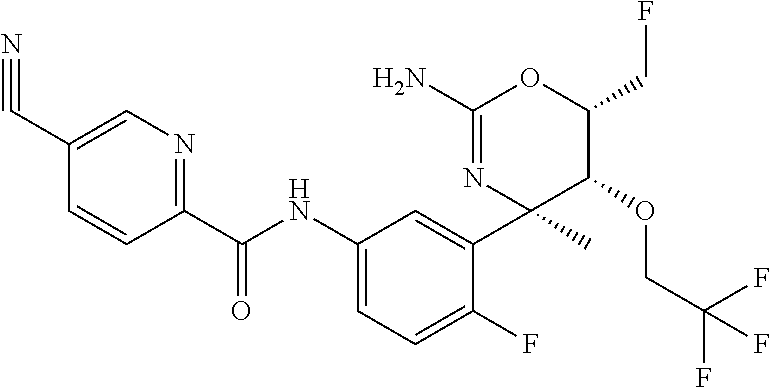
C1(C(NC2=CC=C(F)C(C3(C)C(OCC(F)(F)F)C(CF)OC(N)=N3)=C2)=O)=NC=C(C#N)C=C1
